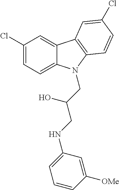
C1(Cl)=CC=C2C(=C1)C1=C(N2CC(O)CNC2=CC=CC([OMe])=C2)C=CC(Cl)=C1
